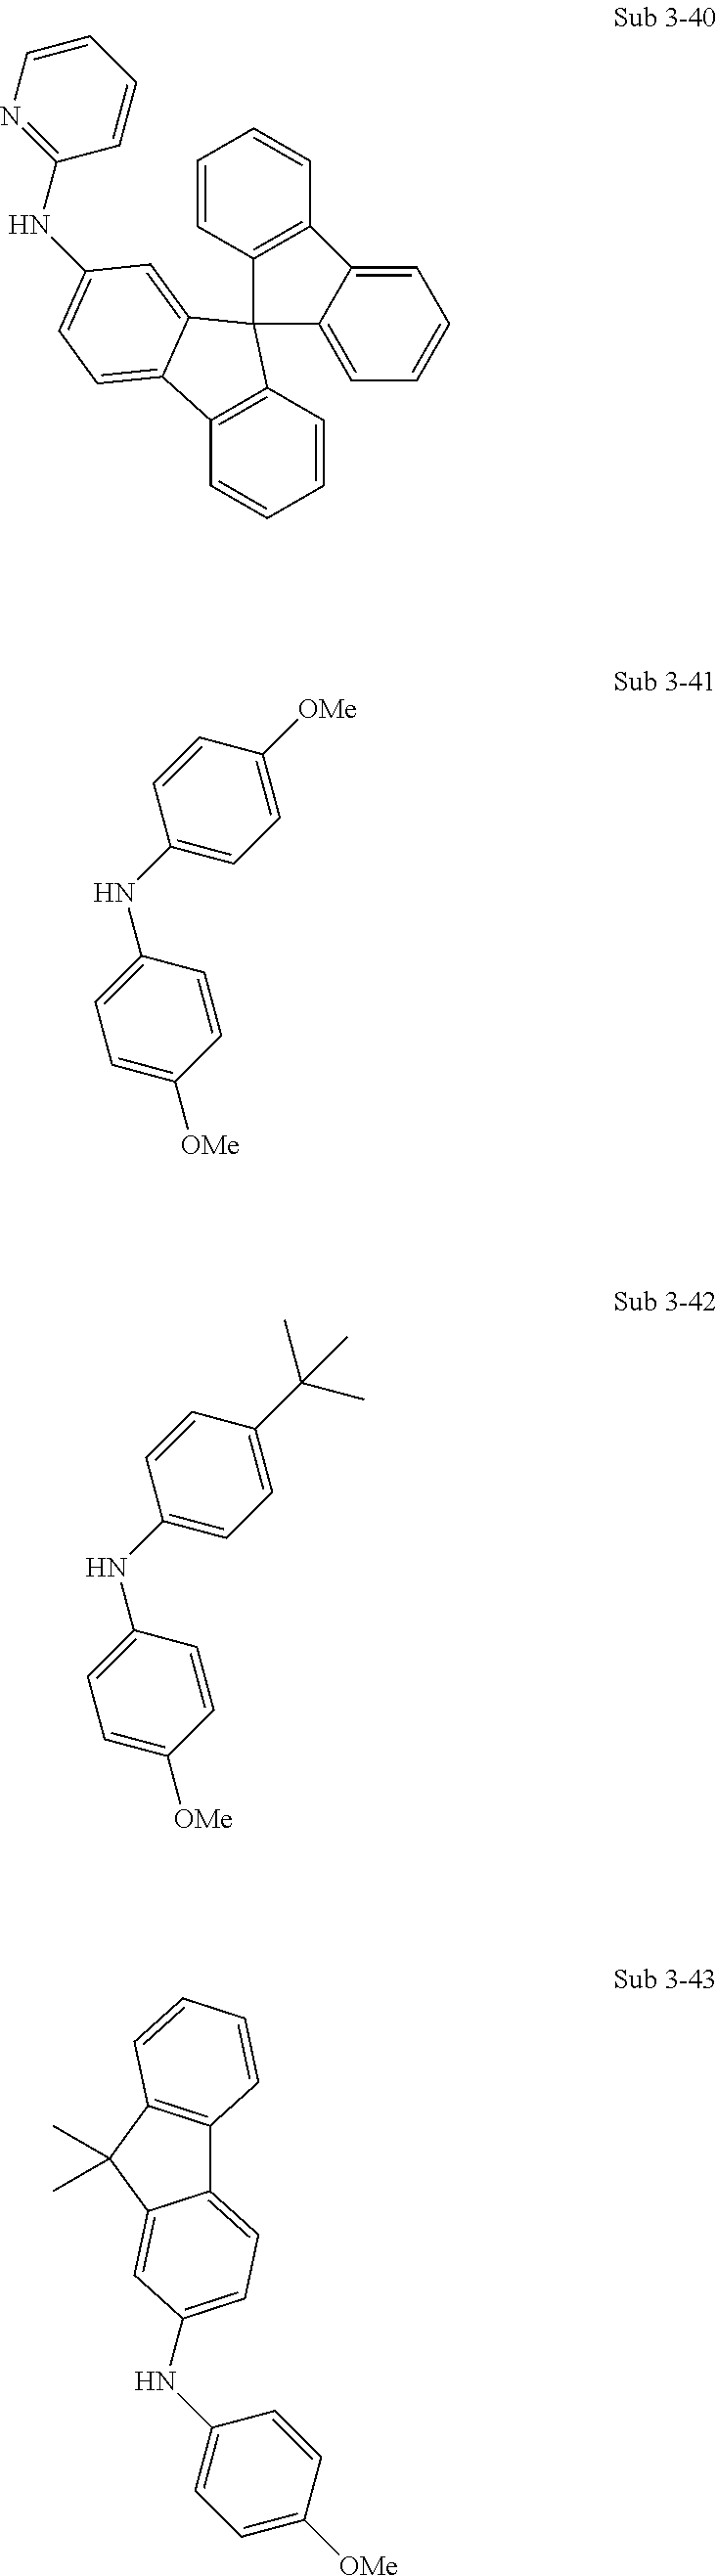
N(C1=CC=C([OMe])C=C1)C1=CC=C2C3=C(C(C)(C)C2=C1)C=CC=C3.C1(NC2=CC=C([OMe])C=C2)=CC=C([OMe])C=C1.C1=CC2=C(C=C1)C1=CC=C(NC3=NC=CC=C3)C=C1C21C2=CC=CC=C2C2=C1C=CC=C2.C1(NC2=CC=C(C(C)(C)C)C=C2)=CC=C([OMe])C=C1
